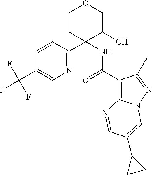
N1=C(C2(NC(C3=C4N(N=C3C)C=C(C3CC3)C=N4)=O)C(O)COCC2)C=CC(C(F)(F)F)=C1
